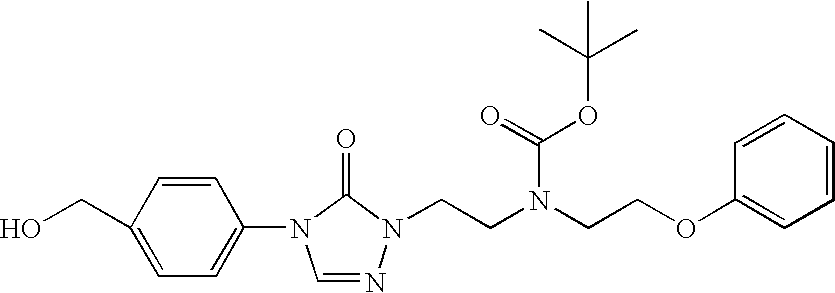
C1=NN(CCN(CCOC2=CC=CC=C2)C(=O)OC(C)(C)C)C(=O)N1C1=CC=C(CO)C=C1
